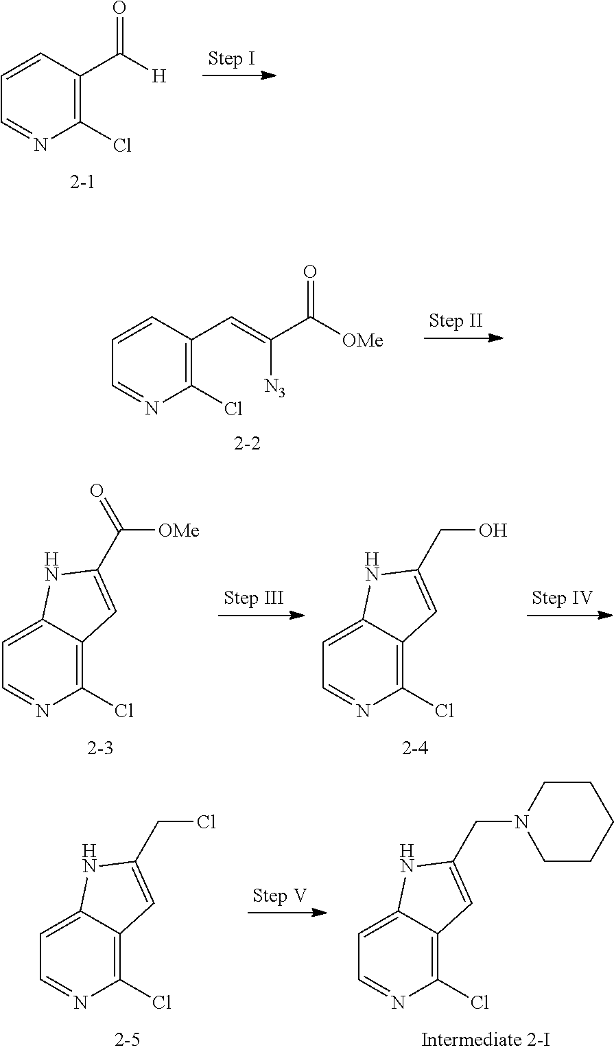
C1=CC(C(=O)[H])=C(Cl)N=C1.C1(Cl)=C2C(=CC=N1)NC(CO)=C2.C1(Cl)=C2C(=CC=N1)NC(C([OMe])=O)=C2.C1(Cl)=C2C(=CC=N1)NC(CN1CCCCC1)=C2.C1(Cl)=C2C(=CC=N1)NC(CCl)=C2.[OMe]C(C(=CC1=C(Cl)N=CC=C1)[N3])=O
